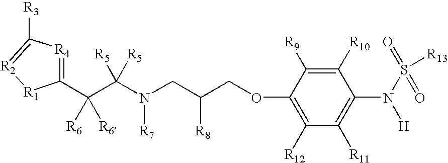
C1(C(C(N(CC(COC2=C([R12])C([R11])=C(N(S([R13])(=O)=O)[H])C([R10])=C2[R9])[R8])[R7])([R5])[R5])([R6])[R6])=[R4]C([R3])=[R2][R1]1
